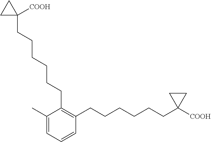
C1=C(C)C(CCCCCCC2([COOH])CC2)=C(CCCCCCC2([COOH])CC2)C=C1
